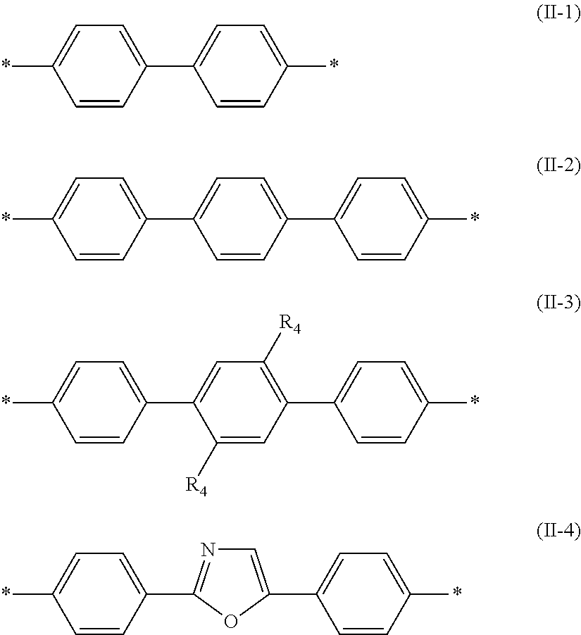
C1=CC(C2=CC=C(*)C=C2)=CC=C1*.C1=CC(C2=CC=C(C3=CC=C(*)C=C3)C=C2)=CC=C1*.C1=CC(C2=CC([R4])=C(C3=CC=C(*)C=C3)C=C2[R4])=CC=C1*.C1=CC(C2=NC=C(C3=CC=C(*)C=C3)O2)=CC=C1*
